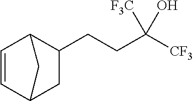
C1=CC2CC(CCC([CF3])([F3C])O)C1C2
